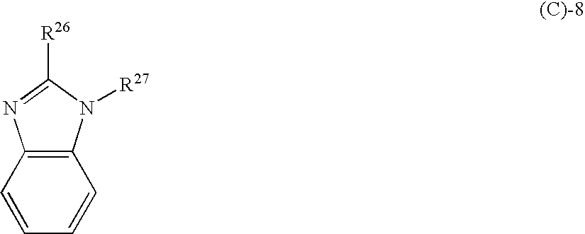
C12=C(N([R27])C([R26])=N1)C=CC=C2
